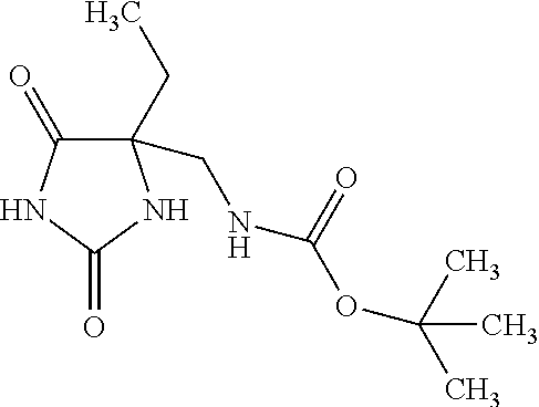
C1(CC)(CNC(OC(C)(C)C)=O)C(=O)NC(=O)N1
